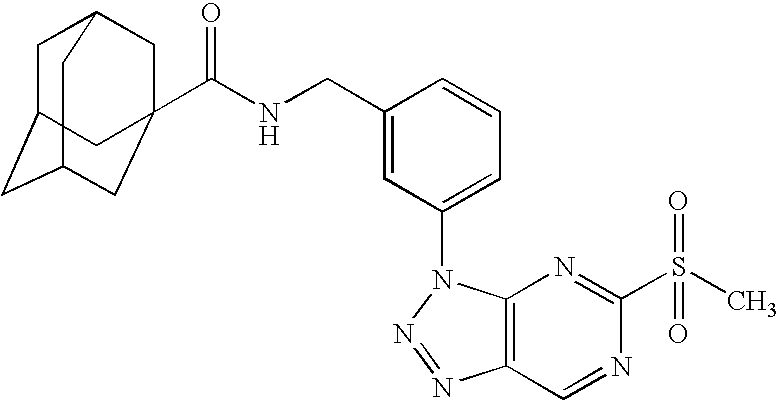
C1C2CC3CC(C(NCC4=CC(N5C6=C(N=N5)C=NC(S(=O)(C)=O)=N6)=CC=C4)=O)(CC1C3)C2
